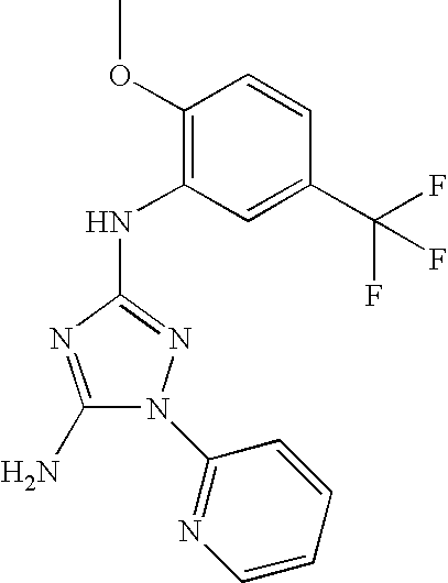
C1(N)=NC(NC2=C(OC)C=CC(C(F)(F)F)=C2)=NN1C1=NC=CC=C1
